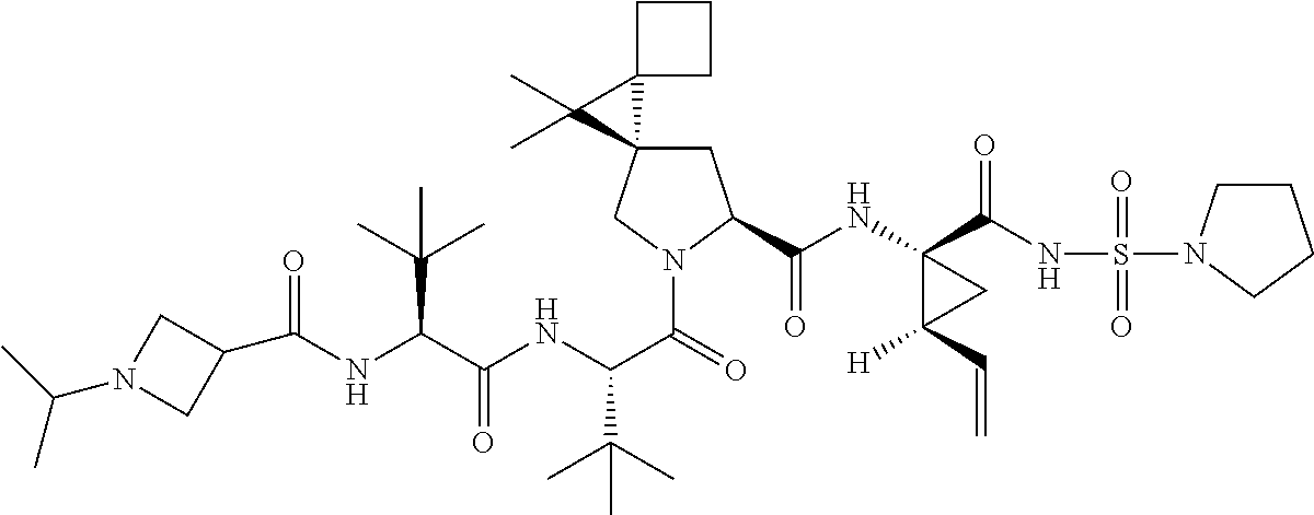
C1C2(CN(C(=O)C(NC(C(NC(=O)C3CN(C(C)C)C3)C(C)(C)C)=O)C(C)(C)C)C1C(NC1(C(NS(=O)(=O)N3CCCC3)=O)C([H])(C=C)C1)=O)C1(C2(C)C)CCC1
